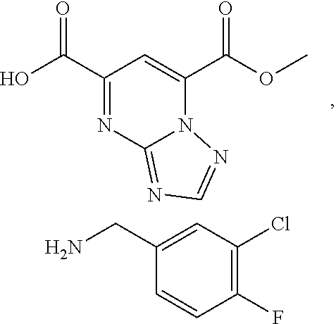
C1(C(O)=O)=NC2=NC=NN2C(C(OC)=O)=C1.C1(F)=C(Cl)C=C(CN)C=C1
